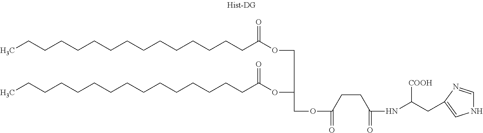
CCCCCCCCCCCCCCCC(OCC(OC(CCCCCCCCCCCCCCC)=O)COC(=O)CCC(NC(CC1=CNC=N1)[COOH])=O)=O
